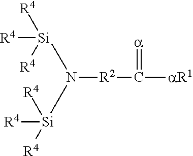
N([R2]C([aR1])=[a])([Si]([R4])([R4])[R4])[Si]([R4])([R4])[R4]
